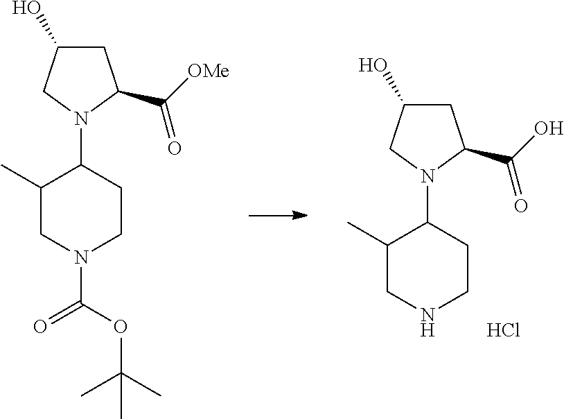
C1(C)CN(C(OC(C)(C)C)=O)CCC1N1C(C([OMe])=O)CC(O)C1.C1(C)CNCCC1N1C(C(O)=O)CC(O)C1.Cl
